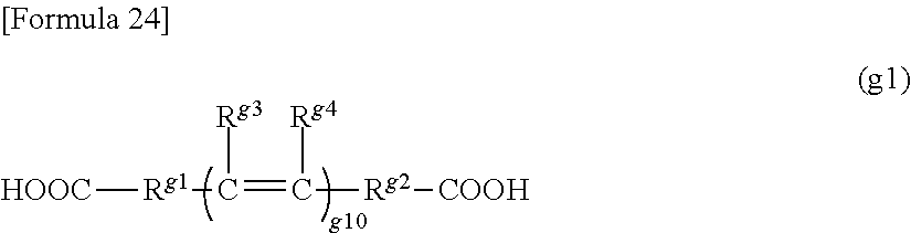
[HOOC][Rg1]C([Rg3])=C([Rg2][COOH])[Rg4]
